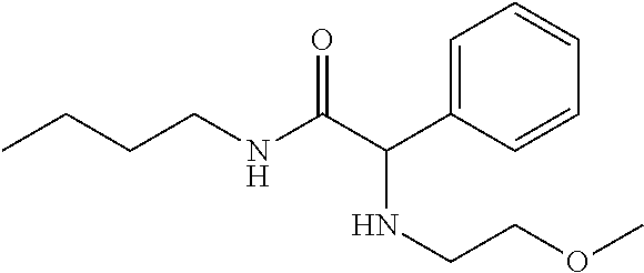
CCCCNC(C(C1=CC=CC=C1)NCCOC)=O
